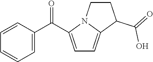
C1=C(C(C2=CC=CC=C2)=O)N2C(=C1)C(C(=O)O)CC2
